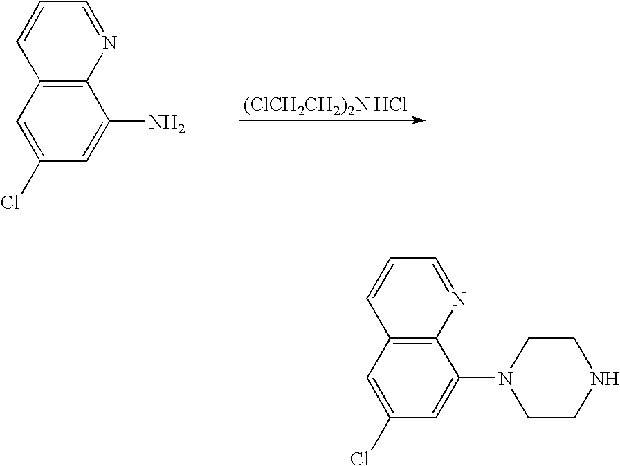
C1=C(Cl)C=C(N)C2=C1C=CC=N2.C1=C(Cl)C=C(N2CCNCC2)C2=C1C=CC=N2
